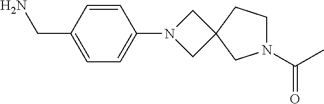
C1=CC(CN)=CC=C1N1CC2(C1)CN(C(C)=O)CC2
